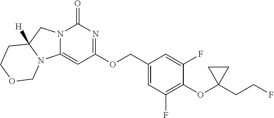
N12C(=CC(OCC3=CC(F)=C(OC4(CCF)CC4)C(F)=C3)=NC1=O)N1C([H])(C2)CCOC1
